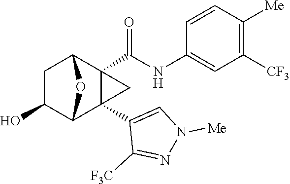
C1C(O)C2C3(C4=CN([Me])N=C4[F3C])C(C(NC4=CC([CF3])=C([Me])C=C4)=O)(C1O2)C3
